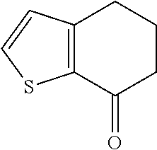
C12=C(C(=O)CCC1)SC=C2
